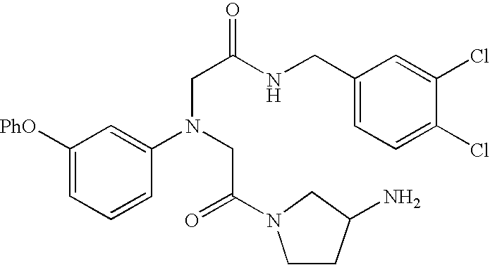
C1([PhO])=CC=CC(N(CC(=O)N2CCC(N)C2)CC(NCC2=CC=C(Cl)C(Cl)=C2)=O)=C1
